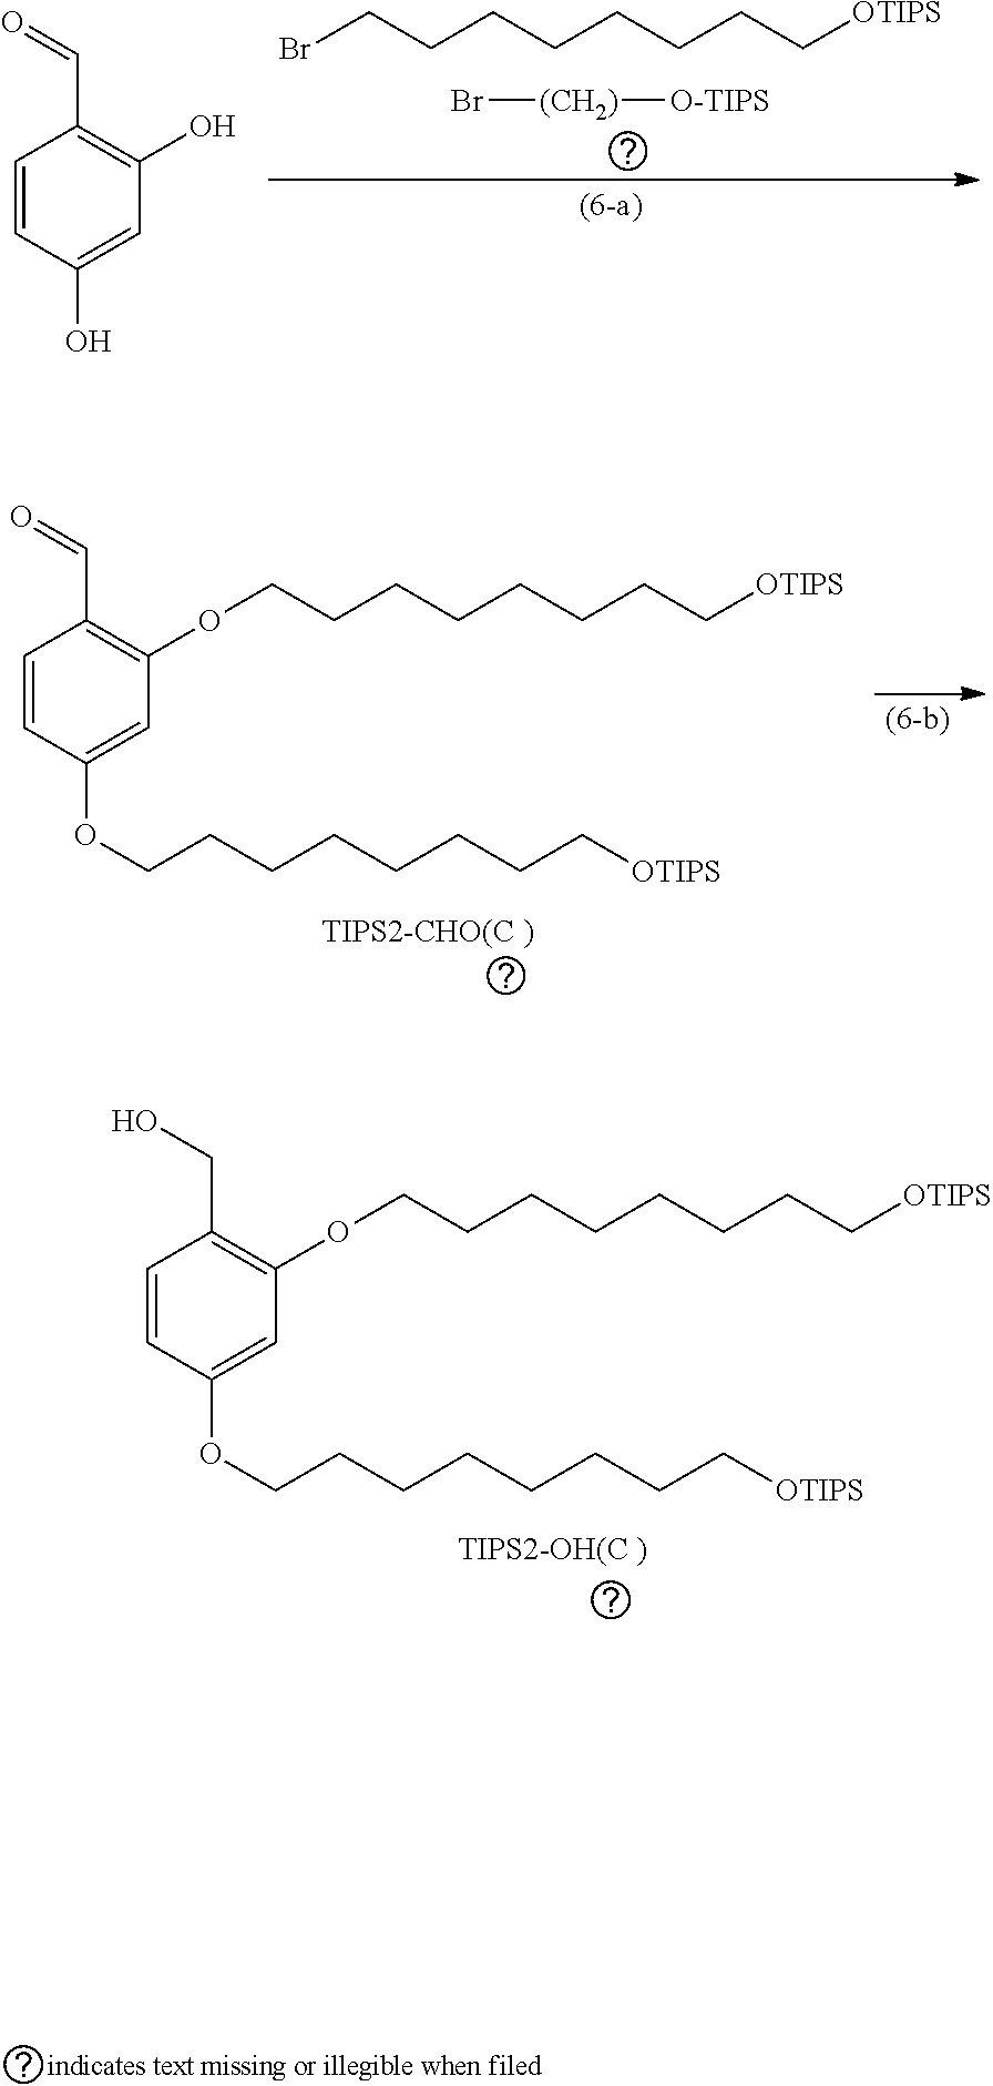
C1=CC(OCCCCCCCC[OTIPS])=CC(OCCCCCCCC[OTIPS])=C1CO.C1=CC(OCCCCCCCC[OTIPS])=CC(OCCCCCCCC[OTIPS])=C1C=O.Br[(CH2)][O-TIPS].BrCCCCCCCC[OTIPS].C1=CC(O)=CC(O)=C1C=O
